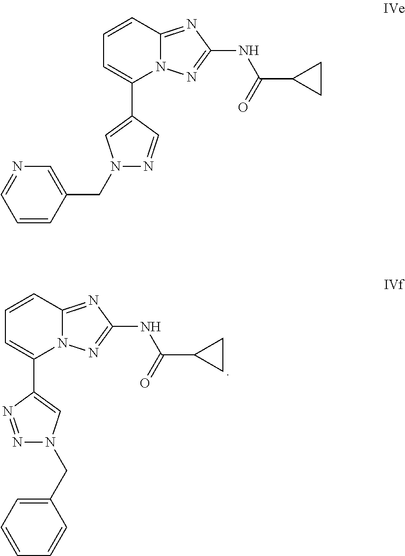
N12C(=NC(NC(C3CC3)=O)=N1)C=CC=C2C1=CN(CC2=CC=CC=C2)N=N1.N12C(=NC(NC(C3CC3)=O)=N1)C=CC=C2C1=CN(CC2=CN=CC=C2)N=C1
